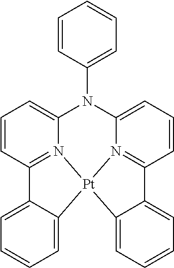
C1(N2C3=CC=CC4=N3[Pt]3(N5=C(C=CC=C25)C2=CC=CC=C23)C2=CC=CC=C42)=CC=CC=C1
